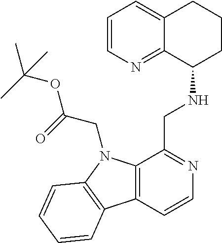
C1=CN=C2C(=C1)CCCC2NCC1=NC=CC2=C1N(CC(=O)OC(C)(C)C)C1=C2C=CC=C1
